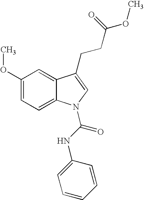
C12=CC(OC)=CC=C1N(C(NC1=CC=CC=C1)=O)C=C2CCC(=O)OC
